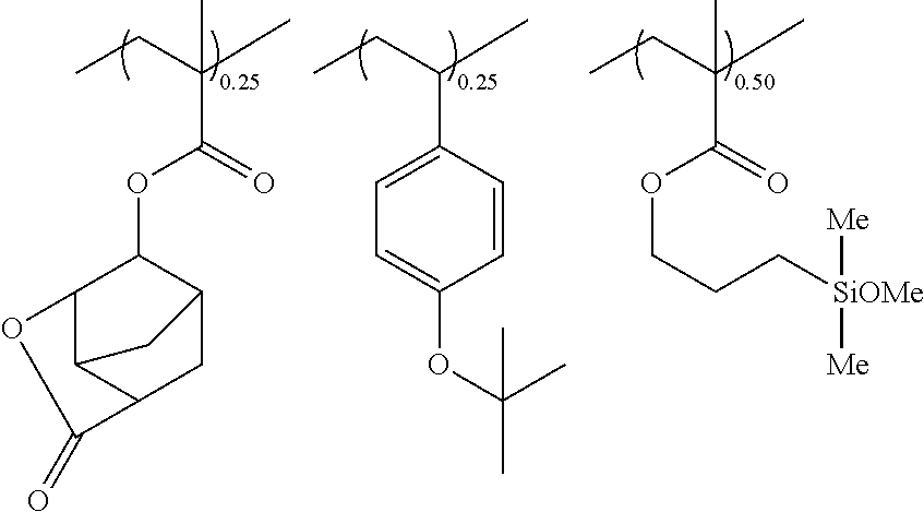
C1=CC(C(CC)C)=CC=C1OC(C)(C)C.O=C(OCCC[SiOMe]([Me])[Me])C(CC)(C)C.O=C(OC1C2C3C(CC1C3)C(=O)O2)C(CC)(C)C
